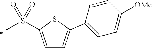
C1=C(S(=O)(=O)C)SC(C2=CC=C([OMe])C=C2)=C1
